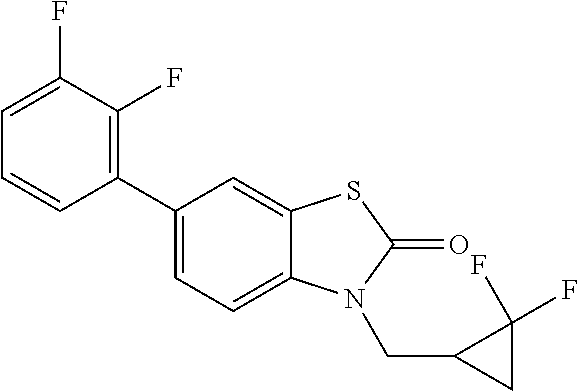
C1(C2=CC=C3C(=C2)SC(=O)N3CC2CC2(F)F)=C(F)C(F)=CC=C1
